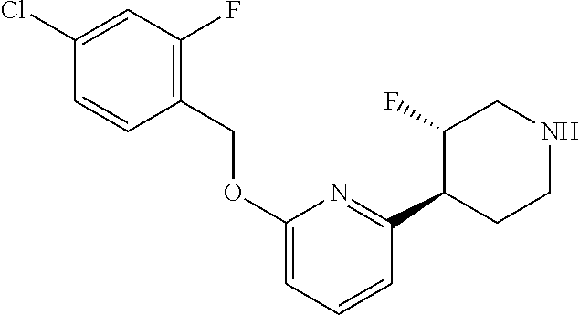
C1=CC=C(OCC2=C(F)C=C(Cl)C=C2)N=C1C1C(F)CNCC1
